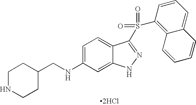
[2HCl].C1(CNC2=CC=C3C(=C2)NN=C3S(=O)(=O)C2=C3C(=CC=C2)C=CC=C3)CCNCC1
